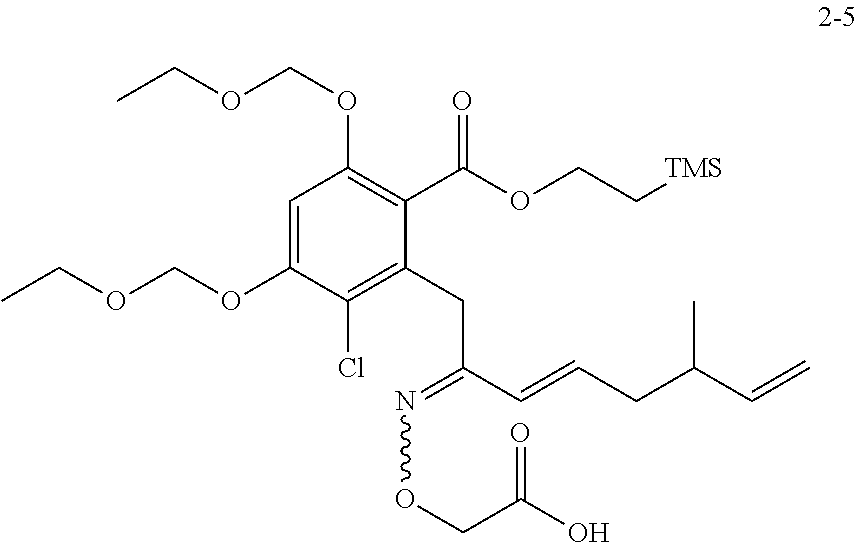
C1=C(OCOCC)C(Cl)=C(CC(C=CCC(C=C)C)=NOCC(O)=O)C(C(OCC[TMS])=O)=C1OCOCC
